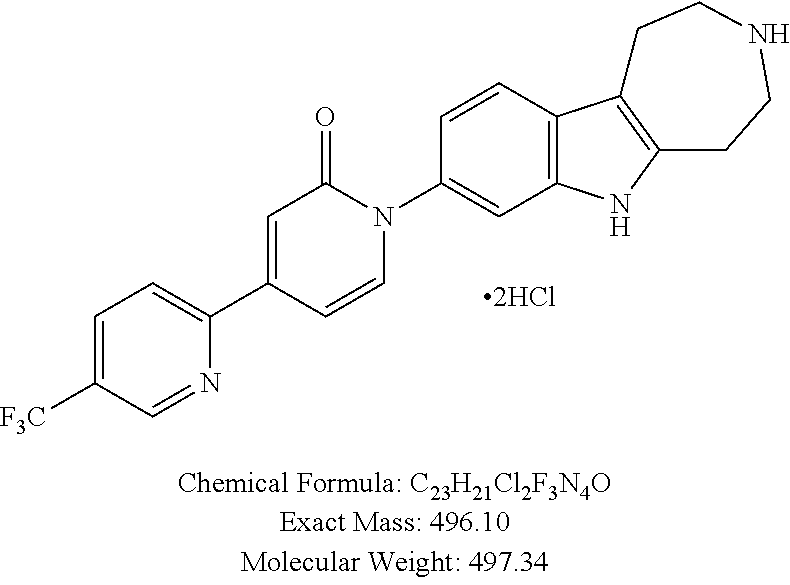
C1=C([F3C])C=NC(C2=CC(=O)N(C3=CC4=C(C=C3)C3=C(N4)CCNCC3)C=C2)=C1
